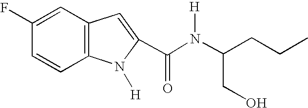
C1=C(F)C=CC2=C1C=C(C(N(C(CCC)CO)[H])=O)N2[H]
